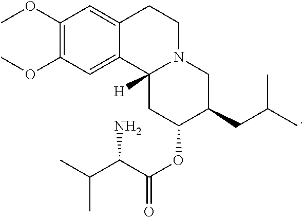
C12=CC(OC)=C(OC)C=C1C1([H])N(CC2)CC(CC(C)C)C(OC(=O)C(C(C)C)N)C1
